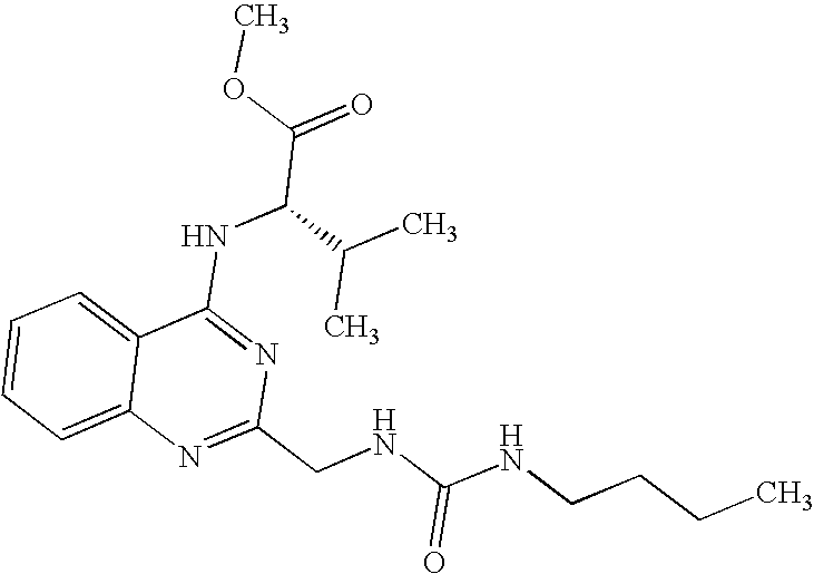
C12=CC=CC=C1N=C(CNC(NCCCC)=O)N=C2NC(C(=O)OC)C(C)C
